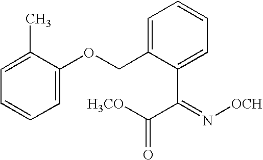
C1(C)=CC=CC=C1OCC1=CC=CC=C1C(=N[OCH])C([H3CO])=O
